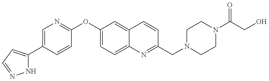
N1C(C2=CN=C(OC3=CC=C4C(=C3)C=CC(CN3CCN(C(CO)=O)CC3)=N4)C=C2)=CC=N1
